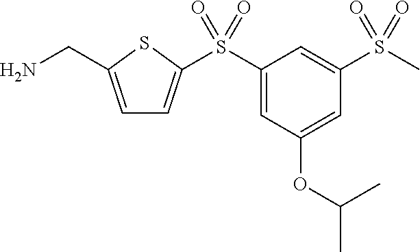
C1=C(CN)SC(S(C2=CC(OC(C)C)=CC(S(C)(=O)=O)=C2)(=O)=O)=C1
